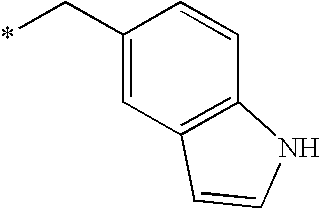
*CC1=CC2=C(C=C1)NC=C2
